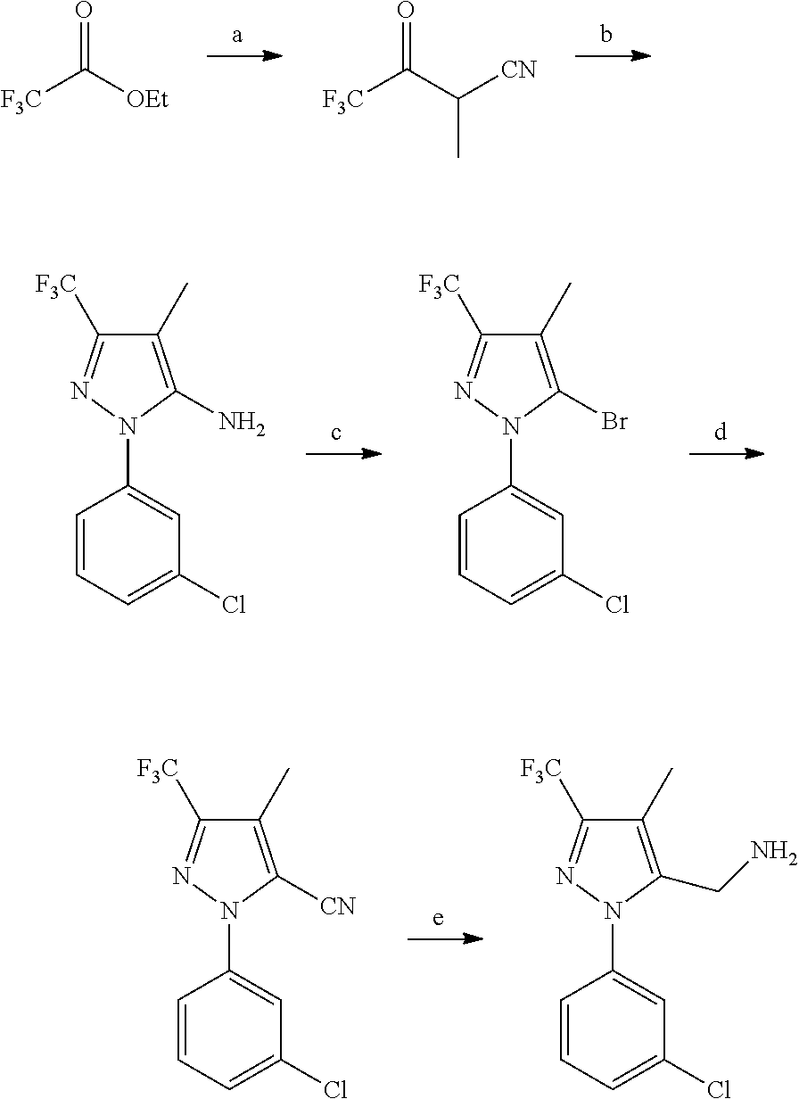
O=C([OEt])[F3C].O=C(C([CN])C)[F3C].C1(C)=C(N)N(C2=CC(Cl)=CC=C2)N=C1[F3C].C1(C)=C(Br)N(C2=CC(Cl)=CC=C2)N=C1[F3C].C1(C)=C([CN])N(C2=CC(Cl)=CC=C2)N=C1[F3C].C1(C)=C(CN)N(C2=CC(Cl)=CC=C2)N=C1[F3C]
